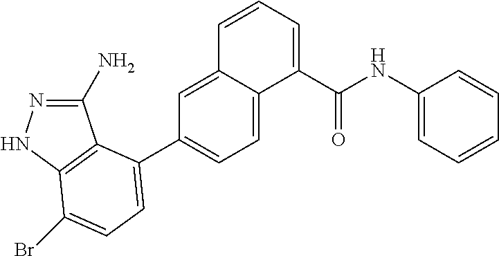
C1(N)=NNC2=C1C(C1=CC=C3C(=C1)C=CC=C3C(NC1=CC=CC=C1)=O)=CC=C2Br
